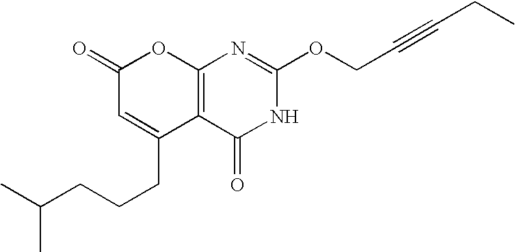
C12=C(C(=O)NC(OCC#CCC)=N1)C(CCCC(C)C)=CC(=O)O2
